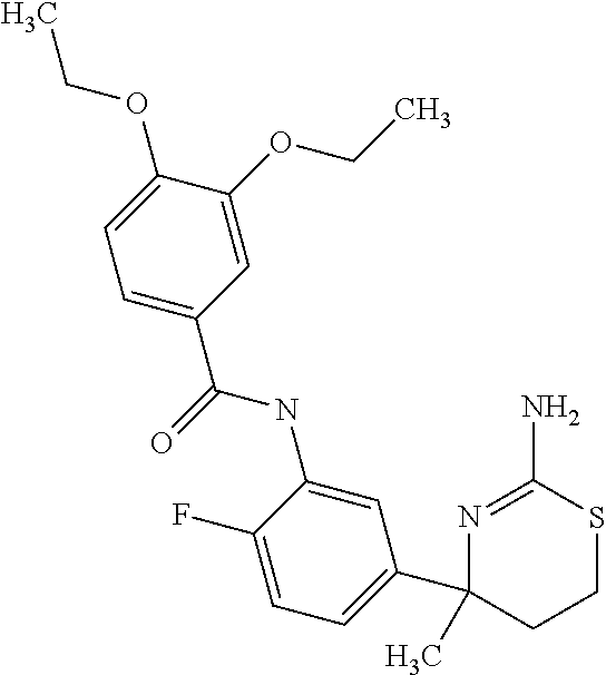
C(OC1=CC=C(C(=O)NC2=CC(C3(C)CCSC(N)=N3)=CC=C2F)C=C1OCC)C
